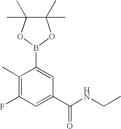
C1(C)=C(F)C=C(C(NCC)=O)C=C1B1OC(C)(C)C(C)(C)O1
